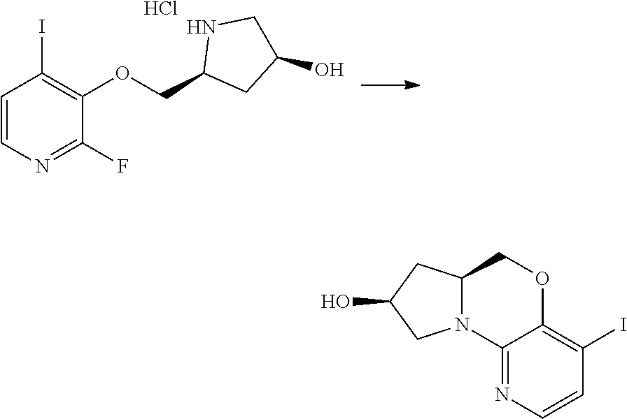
C1=CN=C(F)C(OCC2CC(O)CN2)=C1I.Cl.C12=NC=CC(I)=C1OCC1N2CC(O)C1
